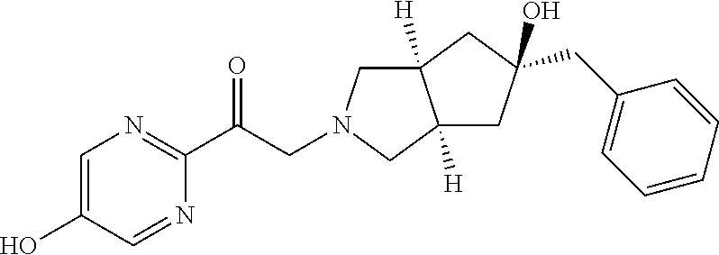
C1=C(O)C=NC(C(CN2CC3([H])C([H])(C2)CC(CC2=CC=CC=C2)(O)C3)=O)=N1
